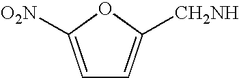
C1=C([O2N])OC([CH2NH])=C1
